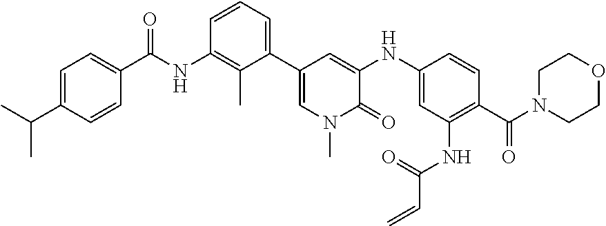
C1=CC(C(NC2=C(C)C(C3=CN(C)C(=O)C(NC4=CC(NC(C=C)=O)=C(C(N5CCOCC5)=O)C=C4)=C3)=CC=C2)=O)=CC=C1C(C)C
